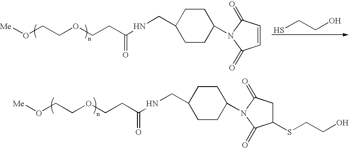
[Me]OCCOCCC(NCC1CCC(N2C(=O)C=CC2=O)CC1)=O.SCCO.[Me]OCCOCCC(NCC1CCC(N2C(=O)C(SCCO)CC2=O)CC1)=O
